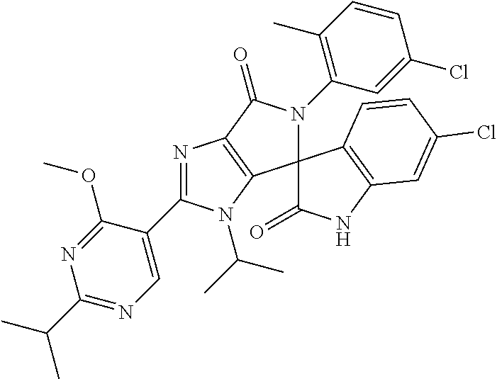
C1(C(C)C)=NC=C(C2=NC3=C(C4(N(C5=C(C)C=CC(Cl)=C5)C3=O)C(=O)NC3=C4C=CC(Cl)=C3)N2C(C)C)C(OC)=N1
